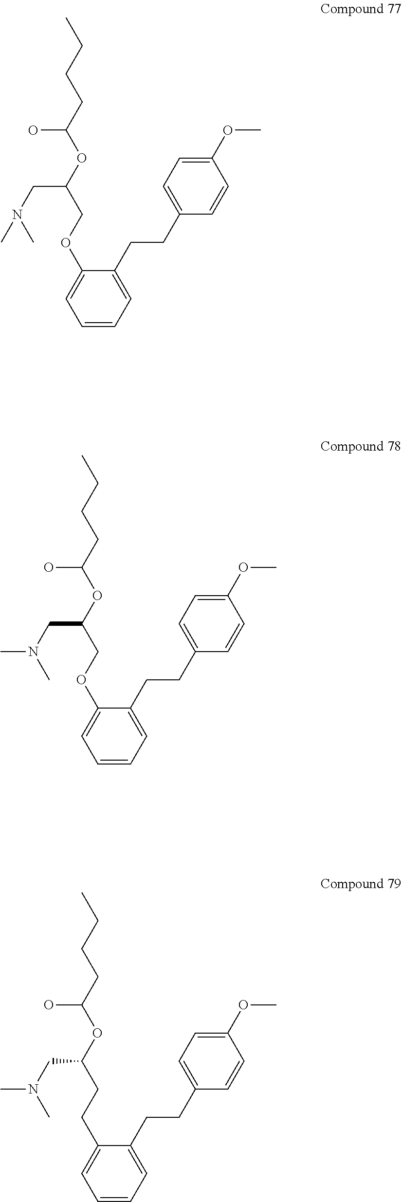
C1=CC=C(CCC2=CC=C(OC)C=C2)C(OCC(OC(CCCC)O)CN(C)C)=C1.C1=CC=C(CCC2=CC=C(OC)C=C2)C(OCC(OC(CCCC)O)CN(C)C)=C1.C1=CC=C(CCC2=CC=C(OC)C=C2)C(CCC(OC(CCCC)O)CN(C)C)=C1
